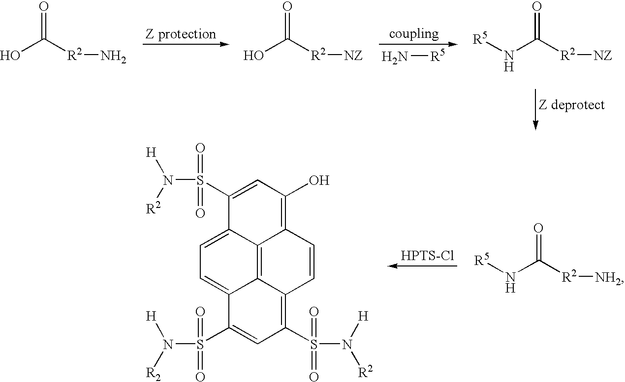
O=C([R2]N)O.O=C([R2][NZ])O.N[R5].O=C([R2][NZ])N[R5].O=C([R2][NH2])N[R5].[HPTS-Cl].C1(S(=O)(=O)N([H])[R2])=CC(O)=C2C3=C4C(=CC=C13)C(S(=O)(=O)N([H])[R2])=CC(S(N([R2])[H])(=O)=O)=C4C=C2
